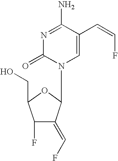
N1=C(N)C(C=CF)=CN(C2C(=CF)C(F)C(CO)O2)C1=O
